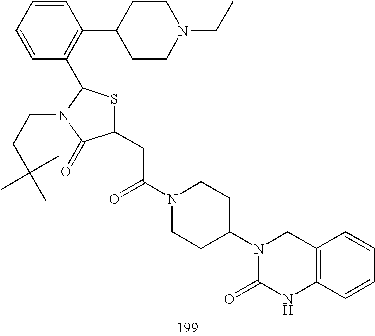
C1(CC(N2CCC(N3C(=O)NC4=C(C3)C=CC=C4)CC2)=O)SC(C2=C(C3CCN(CC)CC3)C=CC=C2)N(CCC(C)(C)C)C1=O
